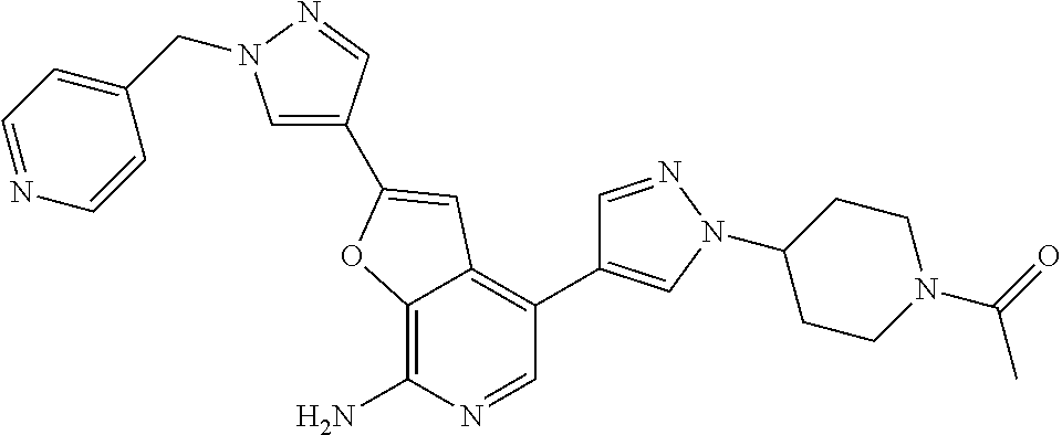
C12=C(N)N=CC(C3=CN(C4CCN(C(C)=O)CC4)N=C3)=C1C=C(C1=CN(CC3=CC=NC=C3)N=C1)O2
